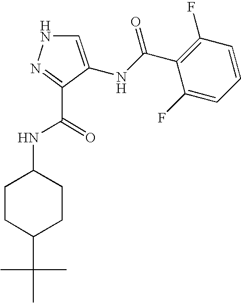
C1CC(NC(C2=NNC=C2NC(C2=C(F)C=CC=C2F)=O)=O)CCC1C(C)(C)C
